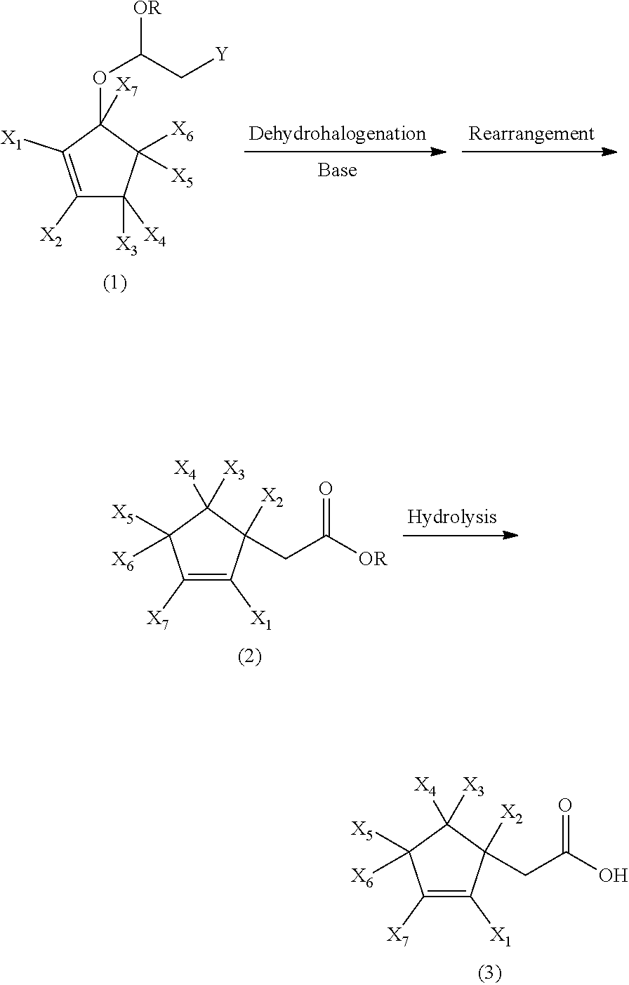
C1([X2])=C([X1])C(OC([OR])C[Y])([X7])C([X6])([X5])C1([X4])[X3].C1([X7])=C([X1])C([X2])(CC([OR])=O)C([X4])([X3])C1([X5])[X6].C1([X7])=C([X1])C([X2])(CC(O)=O)C([X4])([X3])C1([X5])[X6]
